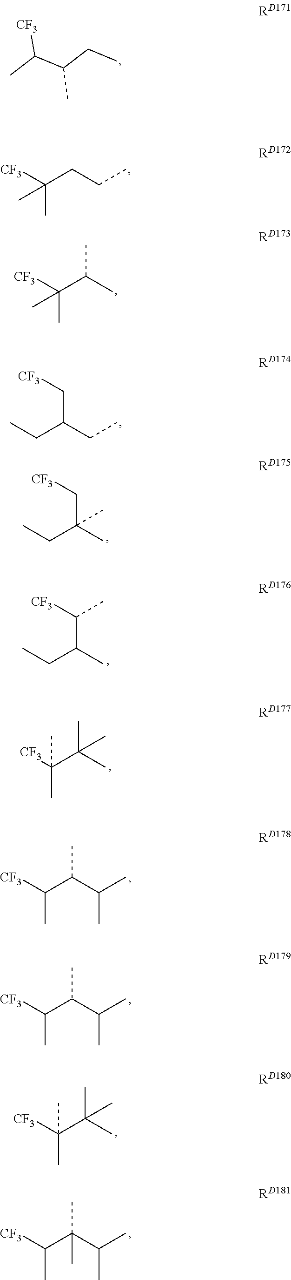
[CF3]C(C(C(C)C)C)C.[CF3]C(C(C(C)C)C)C.[CF3]C(C(C)(C)C)(C)C.[CF3]C(C(C(C)C)(C)C)C.CC(C(CC)C)[CF3].[CF3]C(CCC)(C)C.[CF3]C(C(C)C)(C)C.CCC(CC)C[CF3].CCC(C)(C[CF3])C.[CF3]C(C(C)(C)C)(C)C.CCC(C)C([CF3])C
